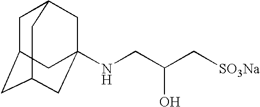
C1C2CC3CC(NCC(C[SO3Na])O)(CC1C3)C2
